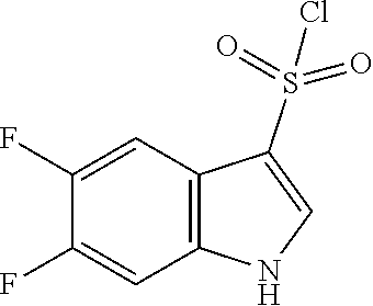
C1(F)=CC2=C(C=C1F)NC=C2S(=O)(=O)Cl
